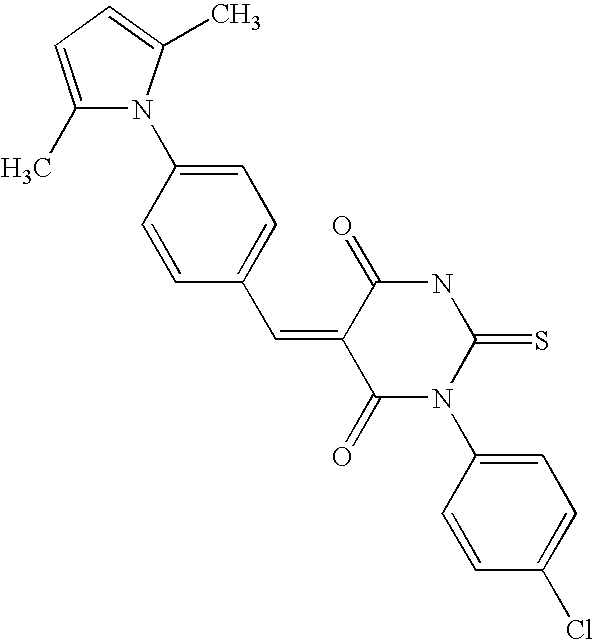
C1(C)=CC=C(C)N1C1=CC=C(C=C2C(=O)N(C3=CC=C(Cl)C=C3)C(=S)NC2=O)C=C1
